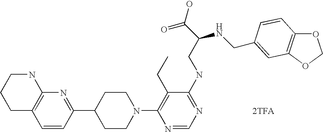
[2TFA].C1=CC(C2CCN(C3=C(CC)C(NCC(C(O)=O)NCC4=CC5=C(OCO5)C=C4)=NC=N3)CC2)=NC2=C1CCCN2
